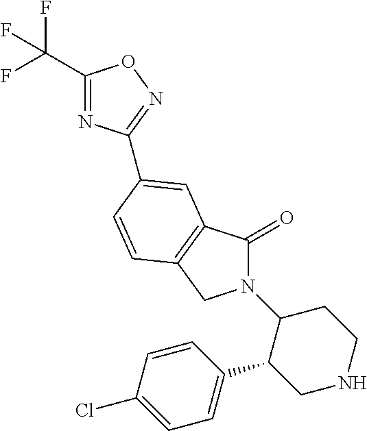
C1(C(F)(F)F)=NC(C2=CC3=C(CN(C4C(C5=CC=C(Cl)C=C5)CNCC4)C3=O)C=C2)=NO1
